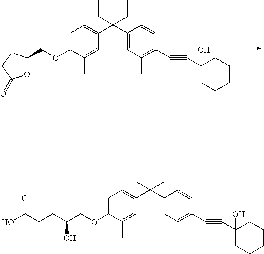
C1=C(OCC2OC(=O)CC2)C(C)=CC(C(C2=CC(C)=C(C#CC3(O)CCCCC3)C=C2)(CC)CC)=C1.C1=C(OCC(CCC(O)=O)O)C(C)=CC(C(C2=CC(C)=C(C#CC3(O)CCCCC3)C=C2)(CC)CC)=C1
